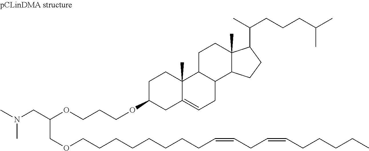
C1C(OCCCOC(CN(C)C)COCCCCCCCCC=CCC=CCCCCC)CC2=CCC3C(C2(C)C1)CCC1(C)C3CCC1C(C)CCCC(C)C
